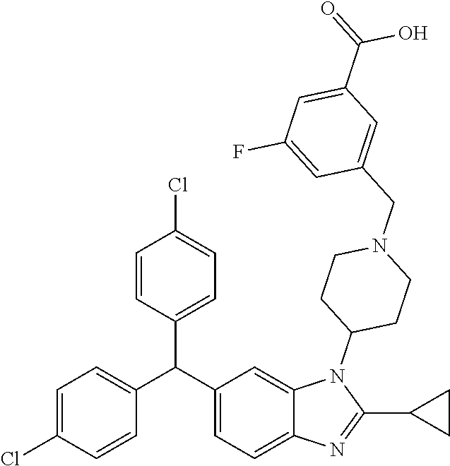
C1(C(C2=CC=C3C(=C2)N(C2CCN(CC4=CC(C(=O)O)=CC(F)=C4)CC2)C(C2CC2)=N3)C2=CC=C(Cl)C=C2)=CC=C(Cl)C=C1
